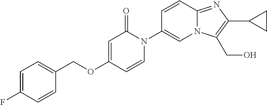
C1(COC2=CC(=O)N(C3=CN4C(=NC(C5CC5)=C4CO)C=C3)C=C2)=CC=C(F)C=C1
